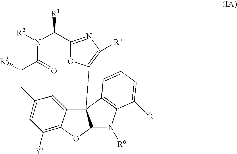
C1([Y])=C2C3=CC(=C1)CC([R3])C(=O)N([R2])C([R1])C1=NC([R7])=C(C34C(O2)N([R6])C2=C4C=CC=C2[Y])O1
